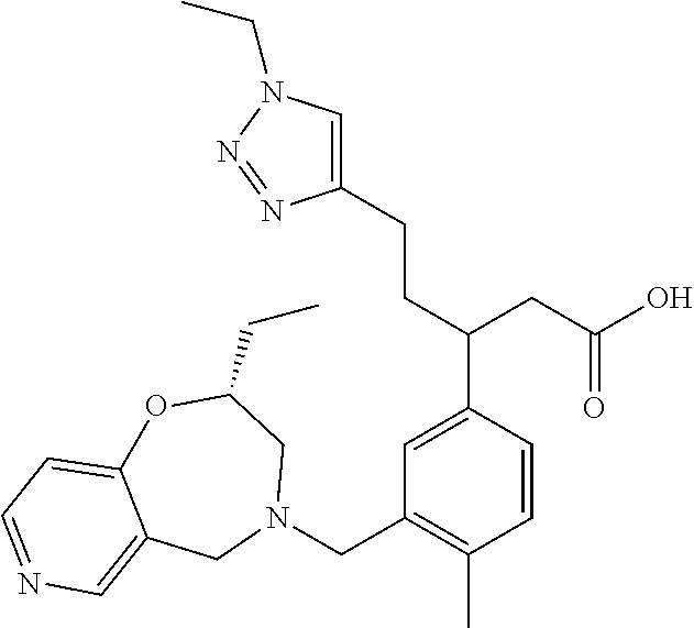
C1=C(C(CCC2=CN(CC)N=N2)CC(O)=O)C=CC(C)=C1CN1CC(CC)OC2=CC=NC=C2C1
